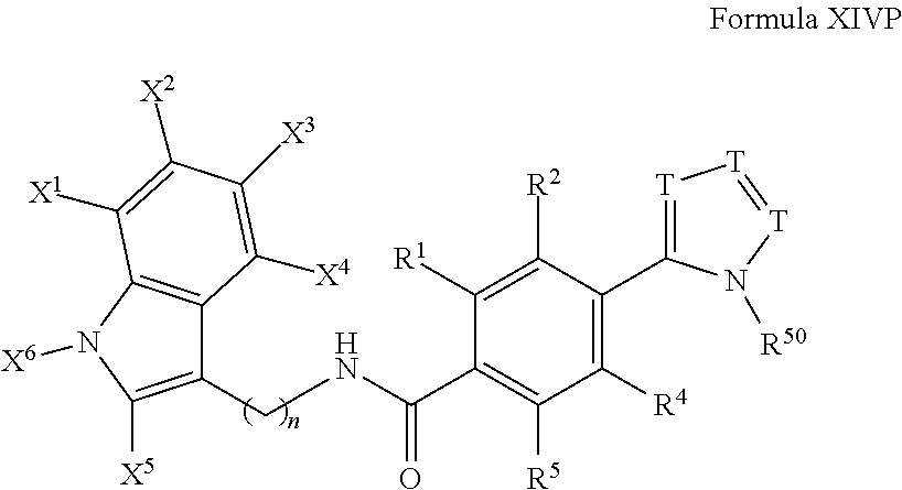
C1(CNC(C2=C([R5])C([R4])=C(C3=[T][T]=[T]N3[R50])C([R2])=C2[R1])=O)=C([X5])N([X6])C2=C1C([X4])=C([X3])C([X2])=C2[X1]
